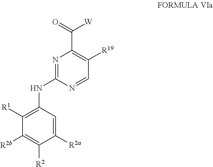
C1([R2b])=C([R2])C([R2a])=CC(NC2=NC(C([W])=O)=C([R19])C=N2)=C1[R1]
